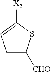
C1([X2])=CC=C([CHO])S1
